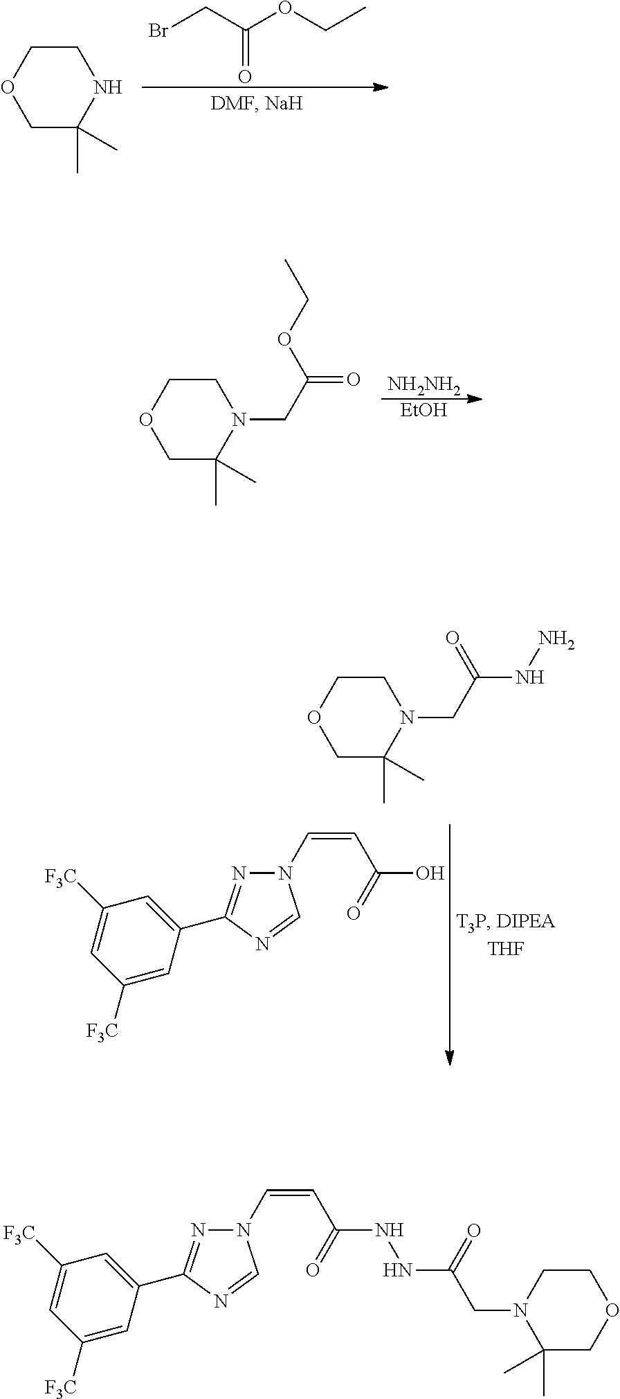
BrCC(OCC)=O.C1C(C)(C)NCCO1.[EtOH].[NH2NH2].C1C(C)(C)N(CC(=O)OCC)CCO1.OC(C=CN1N=C(C2=CC([F3C])=CC([F3C])=C2)N=C1)=O.C1C(C)(C)N(CC(NN)=O)CCO1.C1(C)(C)COCCN1CC(=O)NNC(C=CN1N=C(C2=CC([F3C])=CC([F3C])=C2)N=C1)=O
